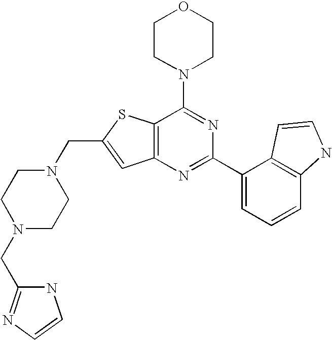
N1(CC2=CC3=C(S2)C(N2CCOCC2)=NC(C2=CC=CC4=C2C=CN4)=N3)CCN(CC2=NC=CN2)CC1
